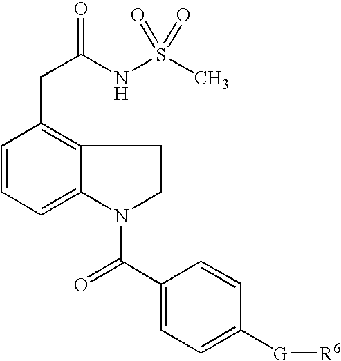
C1=CC=C2C(=C1CC(=O)NS(C)(=O)=O)CCN2C(C1=CC=C([G][R6])C=C1)=O
